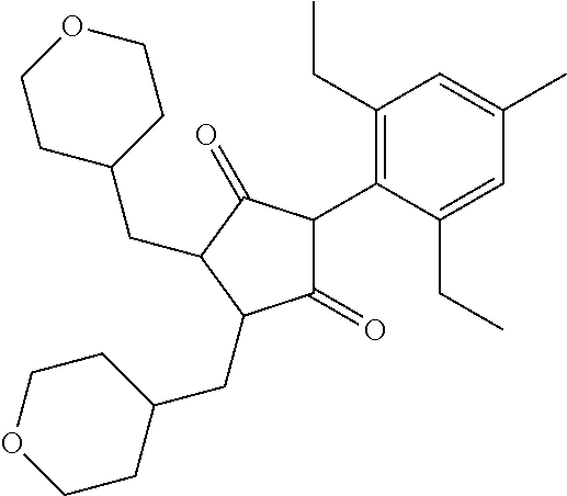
C1(=O)C(C2=C(CC)C=C(C)C=C2CC)C(=O)C(CC2CCOCC2)C1CC1CCOCC1
